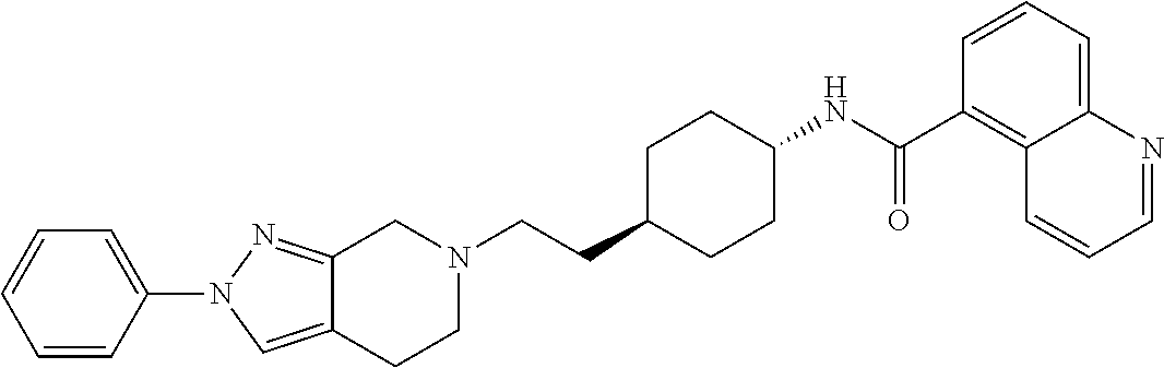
N1(C2=CC=CC=C2)C=C2C(=N1)CN(CCC1CCC(NC(C3=C4C(=CC=C3)N=CC=C4)=O)CC1)CC2
